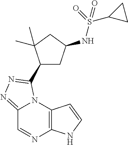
C12=NN=C(C3CC(NS(C4CC4)(=O)=O)CC3(C)C)N1C1=C(N=C2)NC=C1
